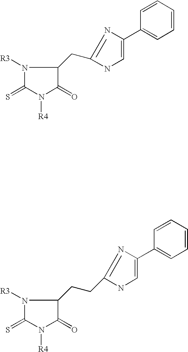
C1=C(C2=CNC(CC3N([R3])C(=S)N([R4])C3=O)=N2)C=CC=C1.N1([R3])C(=S)N([R4])C(=O)C1CCC1=NC(C2=CC=CC=C2)=CN1
